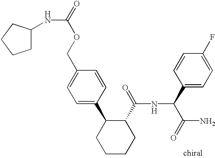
C1=C(C2CCCCC2C(=O)NC(C(N)=O)C2=CC=C(F)C=C2)C=CC(COC(=O)NC2CCCC2)=C1
